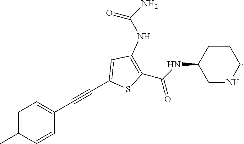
C1(C(=O)NC2CNCCC2)=C(NC(=O)N)C=C(C#CC2=CC=C(C)C=C2)S1
